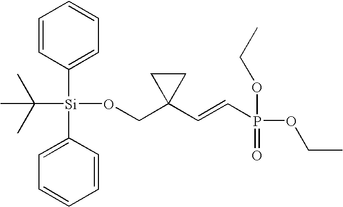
C1=CC([Si](C2=CC=CC=C2)(C(C)(C)C)OCC2(C=CP(OCC)(OCC)=O)CC2)=CC=C1
